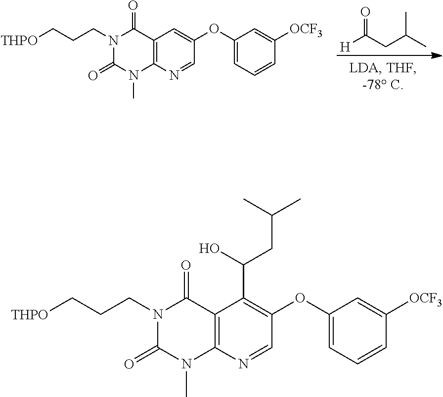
[THPO]CCCN1C(=O)N(C)C2=C(C1=O)C=C(OC1=CC=CC([OCF3])=C1)C=N2.[H]C(CC(C)C)=O.[THPO]CCCN1C(=O)N(C)C2=C(C1=O)C(C(O)CC(C)C)=C(OC1=CC=CC([OCF3])=C1)C=N2
